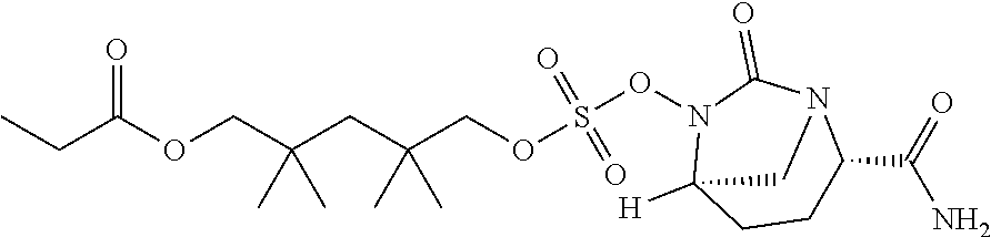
CCC(OCC(CC(COS(=O)(=O)ON1C2([H])CCC(C(=O)N)N(C1=O)C2)(C)C)(C)C)=O
